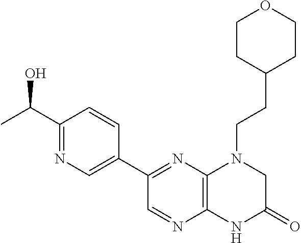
C12=C(N=C(C3=CN=C(C(O)C)C=C3)C=N1)N(CCC1CCOCC1)CC(=O)N2
